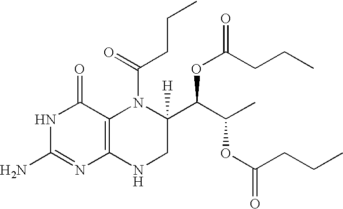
N1C(N)=NC2=C(C1=O)N(C(=O)CCC)C(C(C(C)OC(=O)CCC)OC(=O)CCC)([H])CN2
